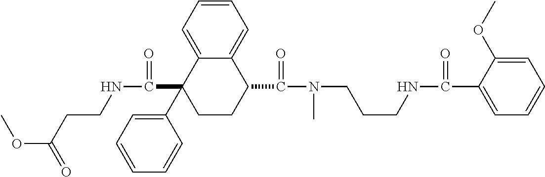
C1=C2C(=CC=C1)C(C(=O)N(CCCNC(=O)C1=CC=CC=C1OC)C)CCC2(C1=CC=CC=C1)C(=O)NCCC(OC)=O
